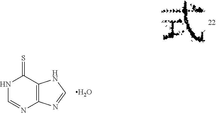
C1=NC2=C(C(=S)N1)NC=N2.O
